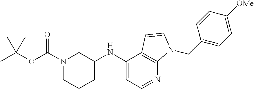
C1(NC2CN(C(OC(C)(C)C)=O)CCC2)=CC=NC2=C1C=CN2CC1=CC=C([OMe])C=C1
